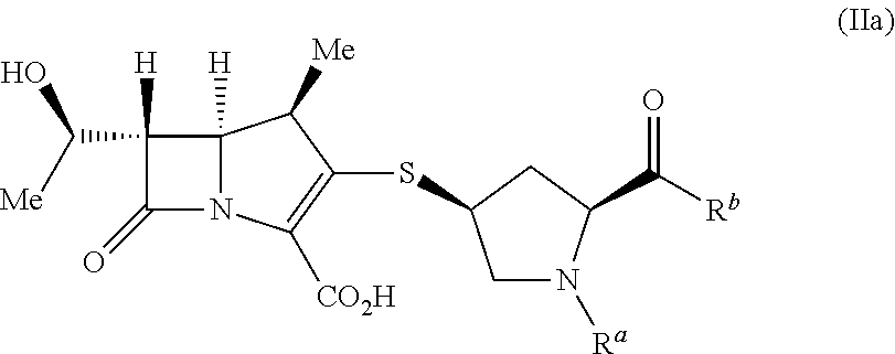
C1([H])(C([Me])O)C(=O)N2C1([H])C([Me])C(SC1CN([Ra])C(C(=O)[Rb])C1)=C2[CO2H]
